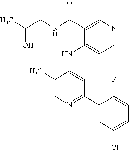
CC1=CN=C(C2=CC(Cl)=CC=C2F)C=C1NC1=CC=NC=C1C(=O)NCC(O)C
